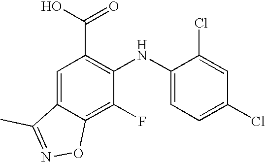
C1(F)=C2C(=CC(C(O)=O)=C1NC1=CC=C(Cl)C=C1Cl)C(C)=NO2
